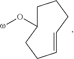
C1C(O[w])CCC=CCC1
